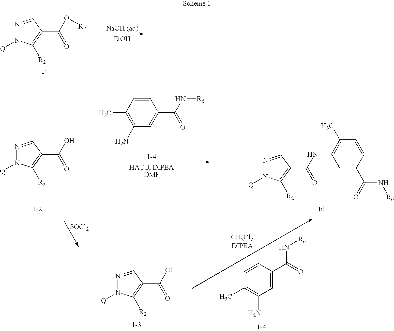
N1=CC(C(=O)O[R7])=C([R2])N1[Q].[EtOH].N1=CC(C(=O)O)=C([R2])N1[Q].C1=CC(C)=C(N)C=C1C(N[R6])=O.N1=CC(C(=O)Cl)=C([R2])N1[Q].N1=CC(C(=O)NC2=C(C)C=CC(C(N[R6])=O)=C2)=C([R2])N1[Q].C1=CC(C(N[R6])=O)=CC(N)=C1C.[SOCl2]
